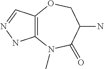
C12=C(C=NN1)OCC(N)C(=O)N2C
